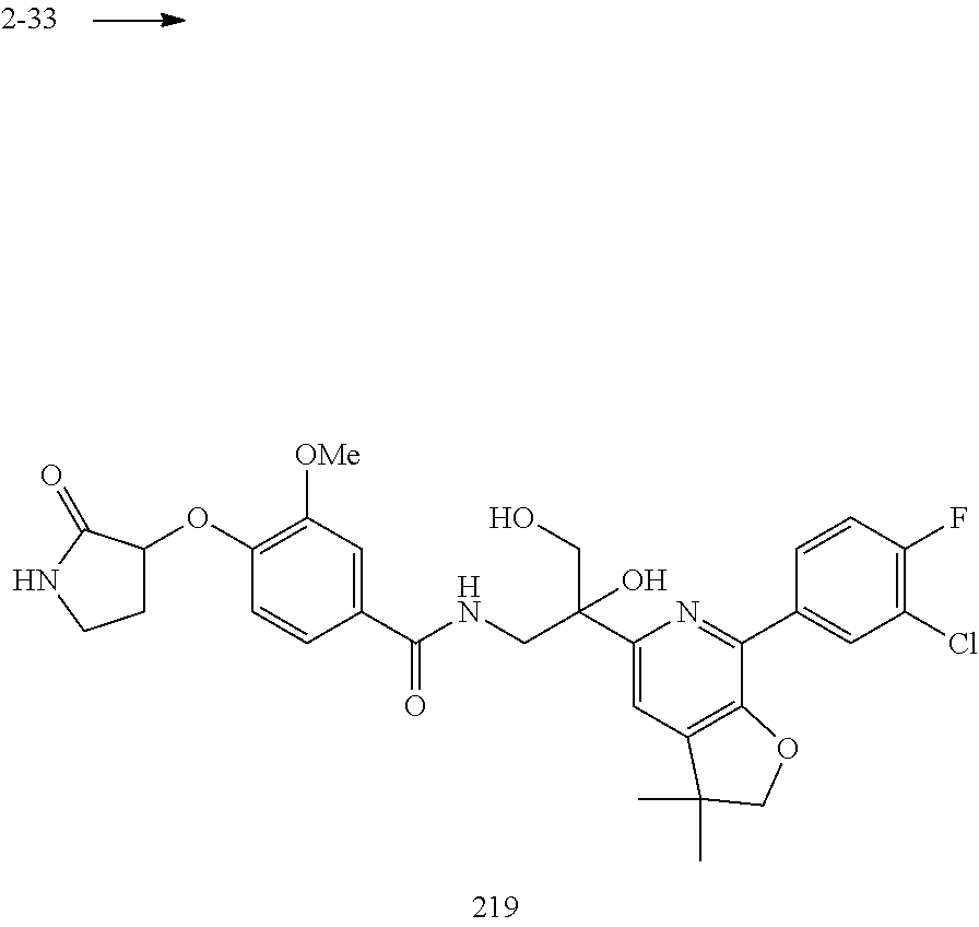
C1(C(NCC(C2=CC3=C(C(C4=CC(Cl)=C(F)C=C4)=N2)OCC3(C)C)(CO)O)=O)=CC([OMe])=C(OC2CCNC2=O)C=C1
